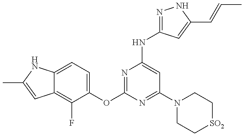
C12=C(F)C(OC3=NC(NC4=NNC(C=CC)=C4)=CC(N4CC[SO2]CC4)=N3)=CC=C1NC(C)=C2
